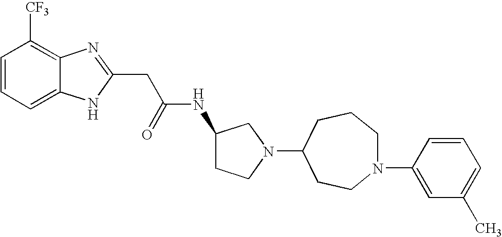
C1=CC=C2C(=C1[CF3])N=C(CC(NC1CCN(C3CCCN(C4=CC(C)=CC=C4)CC3)C1)=O)N2
